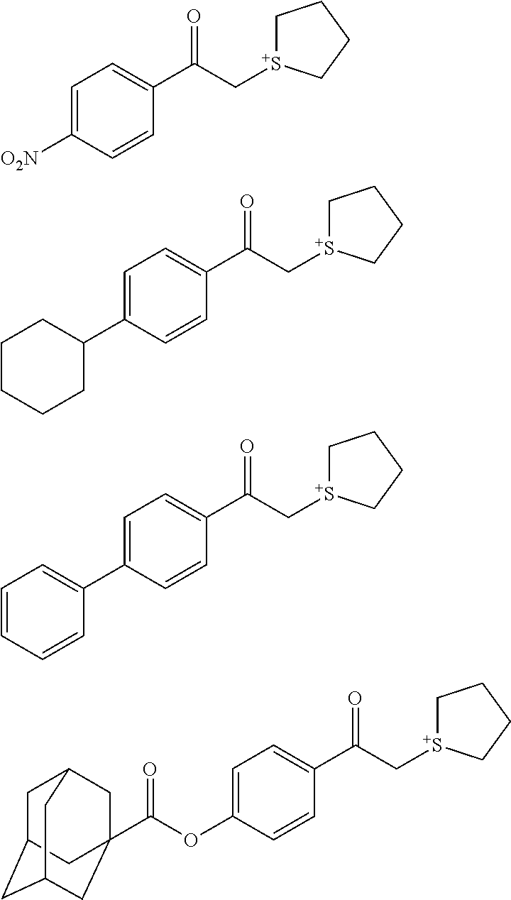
C1=C([O2N])C=CC(C(C[S+]2CCCC2)=O)=C1.C1=C(C2CCCCC2)C=CC(C(C[S+]2CCCC2)=O)=C1.C1=C(C2=CC=CC=C2)C=CC(C(C[S+]2CCCC2)=O)=C1.C1=C(OC(C23CC4CC(CC(C2)C4)C3)=O)C=CC(C(C[S+]2CCCC2)=O)=C1
